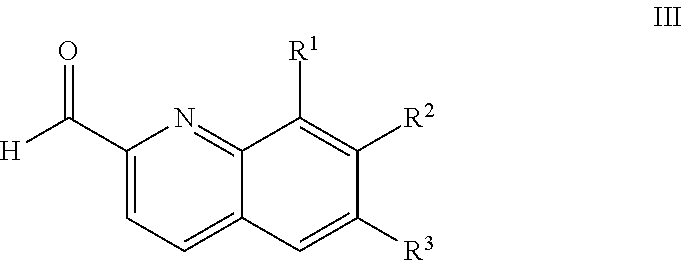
C1(C([H])=O)=CC=C2C(=N1)C([R1])=C([R2])C([R3])=C2
